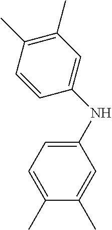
C1(C)=C(C)C=CC(NC2=CC=C(C)C(C)=C2)=C1
